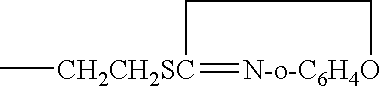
C[CH2CH2SC]1=[N-o-C6H4O]CC1
